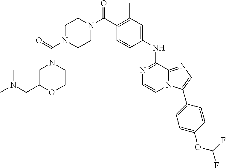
C(C1=C(C)C=C(NC2=NC=CN3C2=NC=C3C2=CC=C(OC(F)F)C=C2)C=C1)(=O)N1CCN(C(=O)N2CC(CN(C)C)OCC2)CC1
